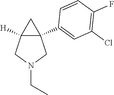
C12([H])C(C3=CC(Cl)=C(F)C=C3)(CN(CC)C1)C2
